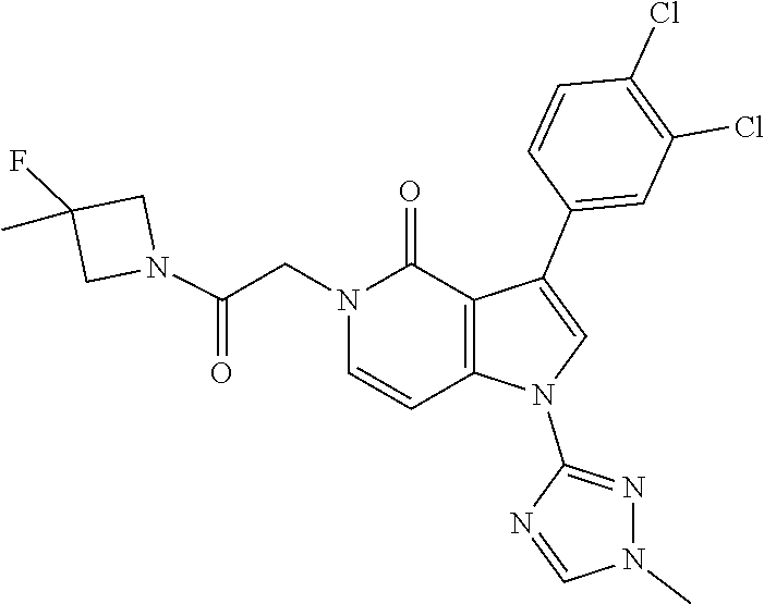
N1=C(N2C3=C(C(=O)N(CC(N4CC(C)(F)C4)=O)C=C3)C(C3=CC(Cl)=C(Cl)C=C3)=C2)N=CN1C
